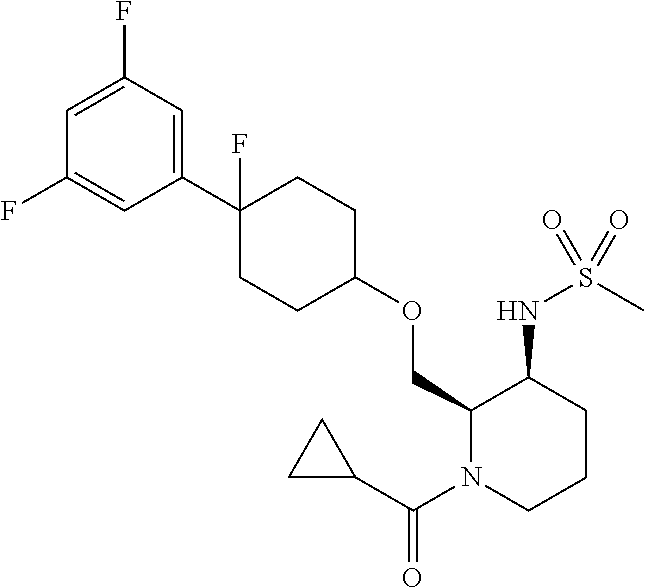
C1=C(F)C=C(C2(F)CCC(OCC3N(C(C4CC4)=O)CCCC3NS(C)(=O)=O)CC2)C=C1F
